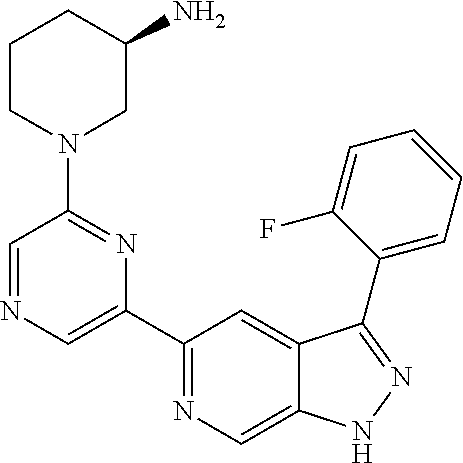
C1(N2CC(N)CCC2)=NC(C2=NC=C3C(=C2)C(C2=CC=CC=C2F)=NN3)=CN=C1
